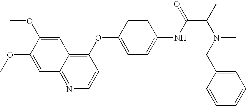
C1=C(OC)C(OC)=CC2=NC=CC(OC3=CC=C(NC(=O)C(C)N(C)CC4=CC=CC=C4)C=C3)=C12
